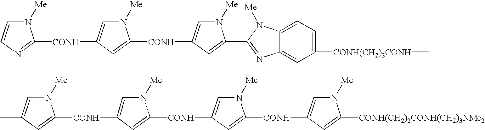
N1([Me])C=CN=C1[CONH]C1=CN([Me])C([CONH]C2=CN([Me])C(C3=NC4=CC([CONH(CH2)3CONH]C)=CC=C4N3[Me])=C2)=C1.N1([Me])C=C(C)C=C1[CONH]C1=CN([Me])C([CONH]C2=CN([Me])C([CONH]C3=CN([Me])C([CONH(CH2)2CONH(CH2)3NMe2])=C3)=C2)=C1
